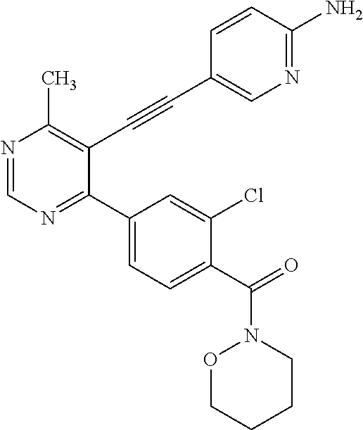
N1=CN=C(C2=CC=C(C(=O)N3OCCCC3)C(Cl)=C2)C(C#CC2=CN=C(N)C=C2)=C1C
